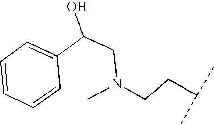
C1(C(CN(C)CCC(C)C)O)=CC=CC=C1
